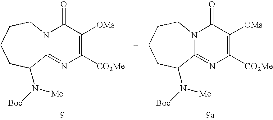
N12C(=NC([CO2Me])=C([OMs])C1=O)C(N([Me])[Boc])CCCC2.N12C(=NC([CO2Me])=C([OMs])C1=O)C(N([Me])[Boc])CCCC2
